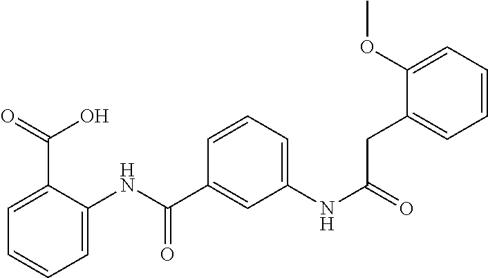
C1=C(NC(C2=CC(NC(=O)CC3=CC=CC=C3OC)=CC=C2)=O)C(C(=O)O)=CC=C1
